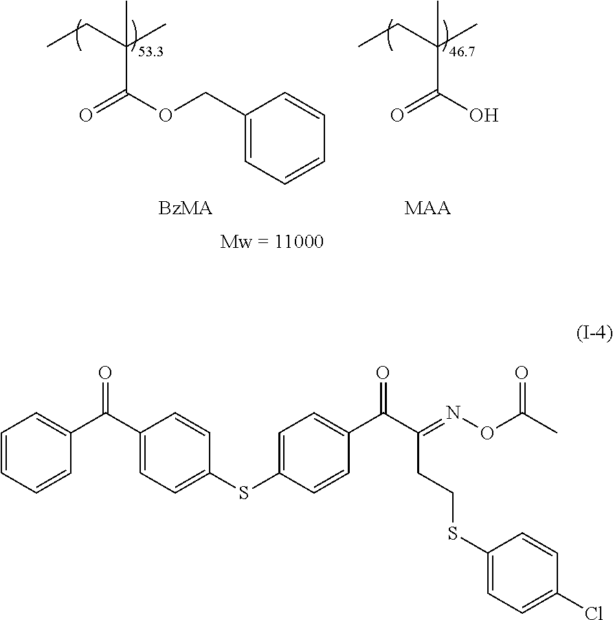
C1(COC(=O)C(C)(C)CC)=CC=CC=C1.[BzMA].OC(=O)C(C)(C)CC.[MAA].C1=CC=CC(C(C2=CC=C(SC3=CC=C(C(C(CCSC4=CC=C(Cl)C=C4)=NOC(C)=O)=O)C=C3)C=C2)=O)=C1
